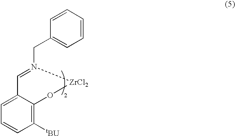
C(N(=CC1=CC=CC([tBU])=C1OC)[ZrCl2])C1=CC=CC=C1
